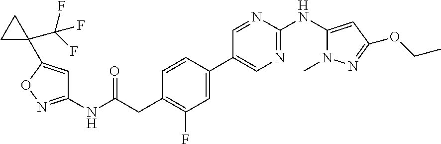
C1(NC(CC2=C(F)C=C(C3=CN=C(NC4=CC(OCC)=NN4C)N=C3)C=C2)=O)=NOC(C2(C(F)(F)F)CC2)=C1
